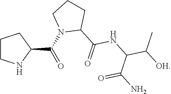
C1CNC(C(N2C(C(=O)NC(C([OH])C)C(N)=O)CCC2)=O)C1
